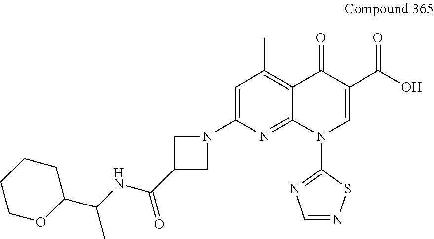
C12=C(C)C=C(N3CC(C(NC(C4OCCCC4)C)=O)C3)N=C1N(C1=NC=NS1)C=C(C(O)=O)C2=O
